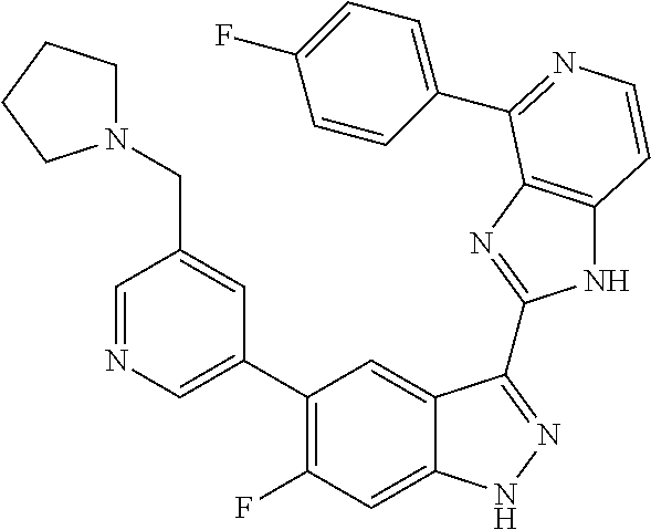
C1=C(C2=C(F)C=C3C(=C2)C(C2=NC4=C(N2)C=CN=C4C2=CC=C(F)C=C2)=NN3)C=C(CN2CCCC2)C=N1
